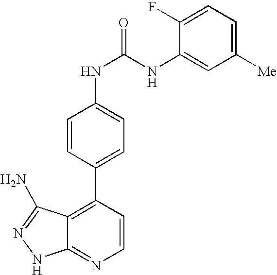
C1=CC(C2=CC=C(NC(=O)NC3=CC([Me])=CC=C3F)C=C2)=C2C(=N1)NN=C2N
